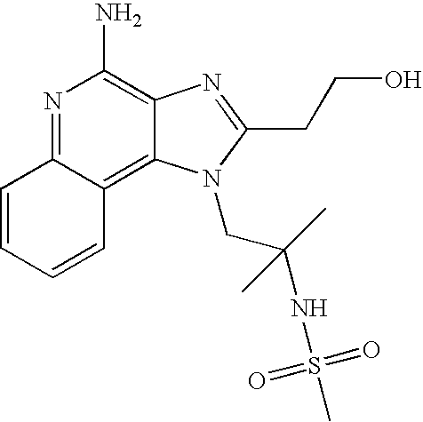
N1=C2C(=C3C(=C1N)N=C(CCO)N3CC(NS(C)(=O)=O)(C)C)C=CC=C2
